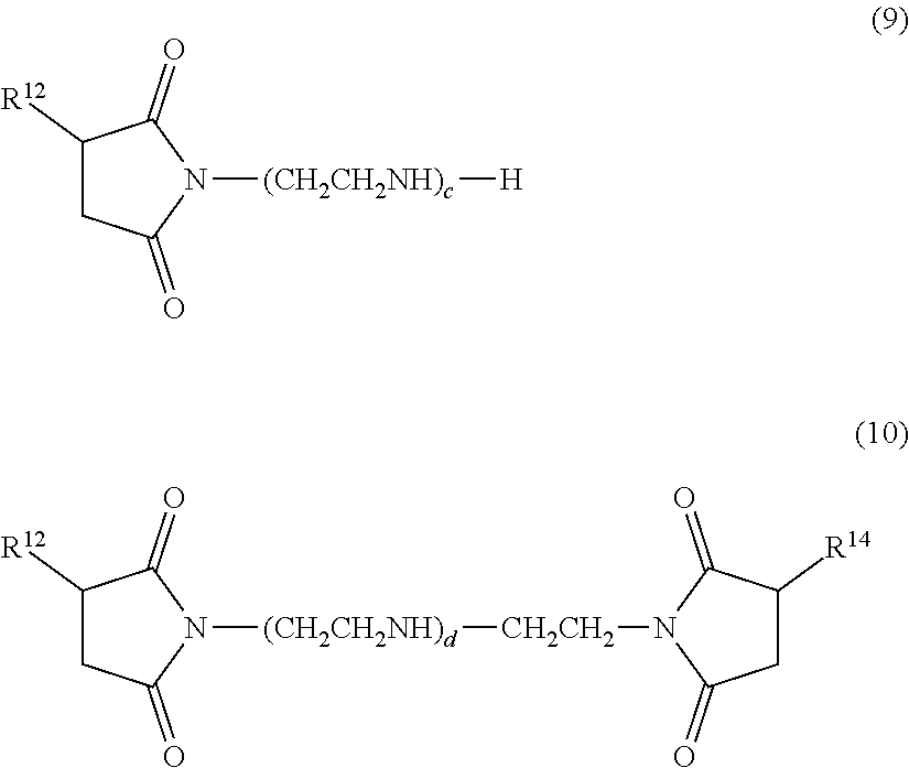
C1([R12])CC(=O)N([(CH2CH2NH)c][H])C1=O.C1([R12])CC(=O)N([(CH2CH2NH)d][CH2CH2]N2C(=O)CC([R14])C2=O)C1=O
